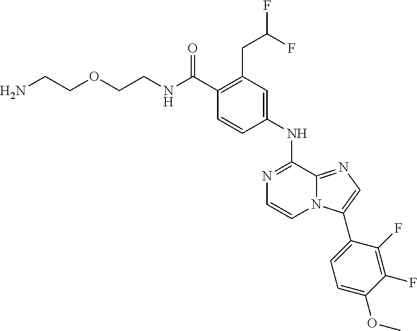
C1(C(NCCOCCN)=O)=C(CC(F)F)C=C(NC2=NC=CN3C2=NC=C3C2=CC=C(OC)C(F)=C2F)C=C1
